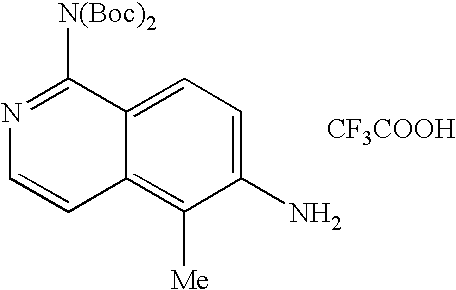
C1(N)=CC=C2C(=C1[Me])C=CN=C2[N(Boc)2].[CF3COOH]
